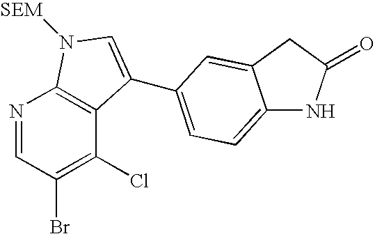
N1=CC(Br)=C(Cl)C2=C1N([SEM])C=C2C1=CC=C2NC(=O)CC2=C1
